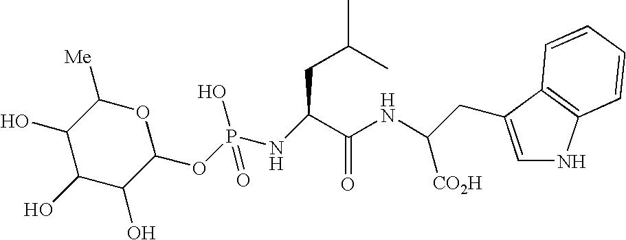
C1(O)C(O)C(O)C(OP(NC(CC(C)C)C(NC([CO2H])CC2=CNC3=C2C=CC=C3)=O)(O)=O)OC1[Me]
